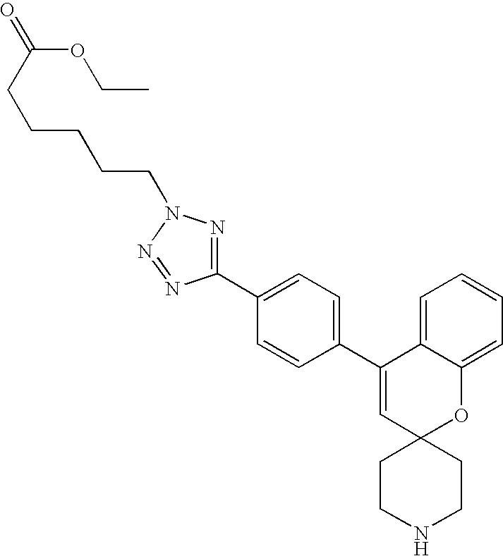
C1(C2=CC=C(C3=CC4(OC5=CC=CC=C35)CCNCC4)C=C2)=NN(CCCCCC(OCC)=O)N=N1
